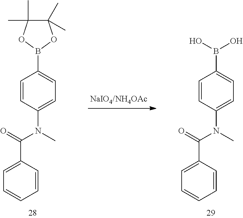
C1=CC=CC=C1C(=O)N(C1=CC=C(B2OC(C)(C)C(C)(C)O2)C=C1)C.C1=CC=CC=C1C(=O)N(C1=CC=C(B(O)O)C=C1)C
